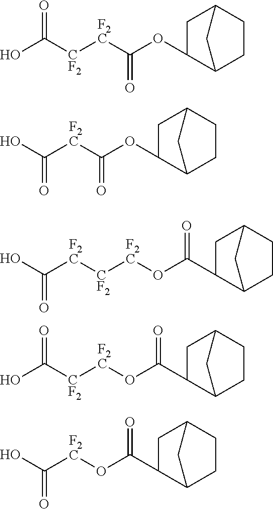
OC([CF2][F2C]C(OC1CC2CCC1C2)=O)=O.OC([F2C]C(OC1CC2CCC1C2)=O)=O.OC([F2C][CF2][F2C]OC(=O)C1CC2CCC1C2)=O.OC([CF2][F2C]OC(=O)C1CC2CCC1C2)=O.OC([F2C]OC(=O)C1CC2CCC1C2)=O
